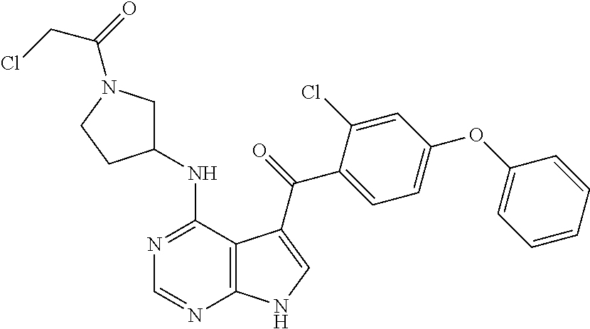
N1=C(NC2CN(C(=O)CCl)CC2)C2=C(N=C1)NC=C2C(=O)C1=CC=C(OC2=CC=CC=C2)C=C1Cl
